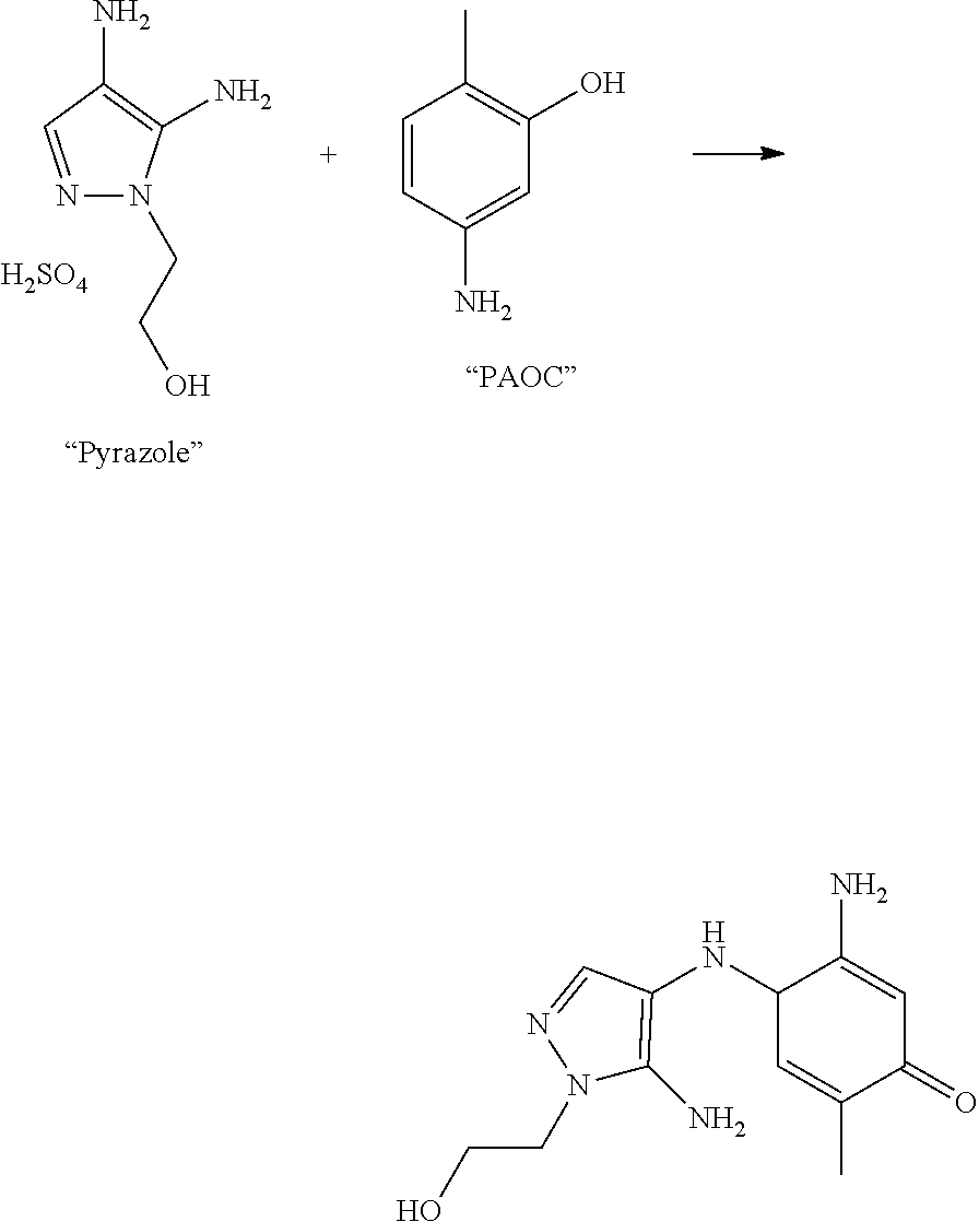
N1=CC(N)=C(N)N1CCO.[H2SO4].C1=CC(N)=CC(O)=C1C.N1(CCO)C(N)=C(NC2C=C(C)C(=O)C=C2N)C=N1
